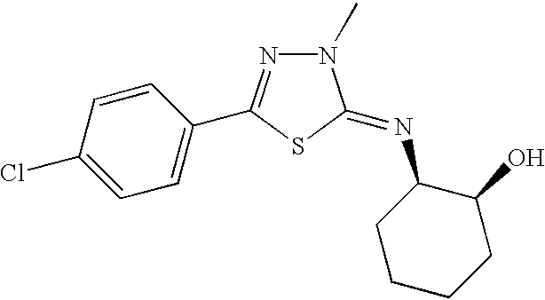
C1=C(Cl)C=CC(C2=NN(C)C(=NC3CCCCC3O)S2)=C1
